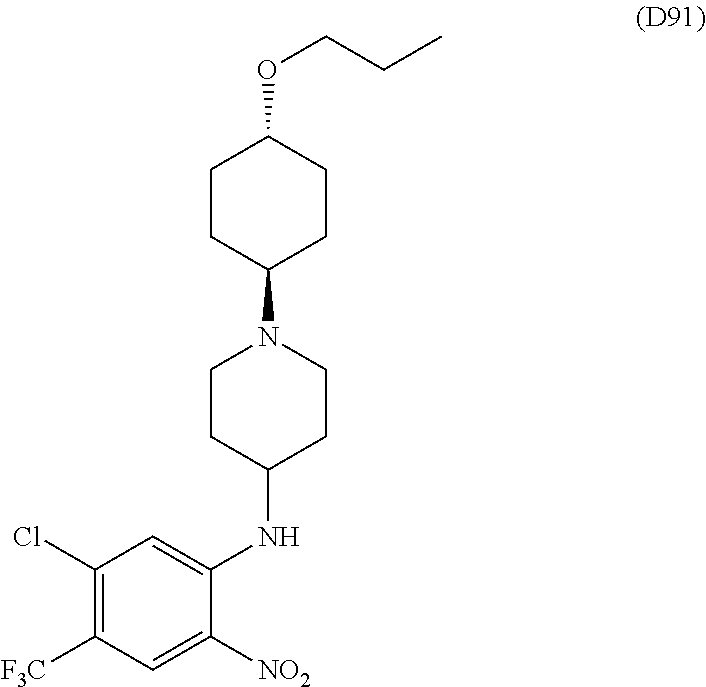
C1(Cl)=C([F3C])C=C([NO2])C(NC2CCN(C3CCC(OCCC)CC3)CC2)=C1
